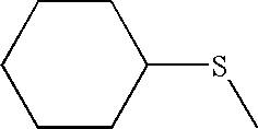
C1CC(SC)CCC1
